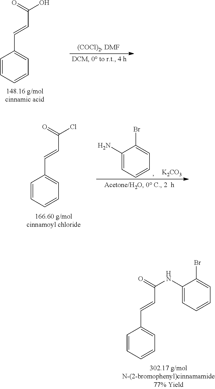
C1(N)=CC=CC=C1Br.[K2CO3].C1=CC=CC=C1C=CC(Cl)=O.C1=CC=CC=C1C=CC(NC1=CC=CC=C1Br)=O.C1=CC=CC=C1C=CC(O)=O
